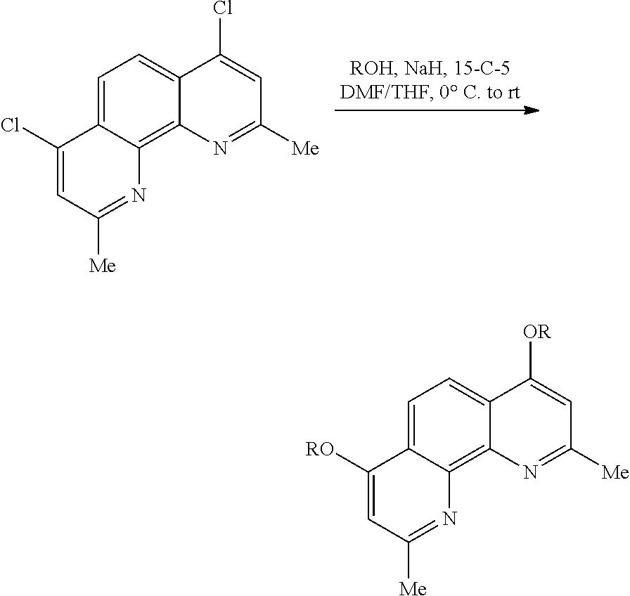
C1=C2C(=C3C(=C1)C(Cl)=CC([Me])=N3)N=C([Me])C=C2Cl.C1=C2C(=C3C(=C1)C([OR])=CC([Me])=N3)N=C([Me])C=C2[RO]
